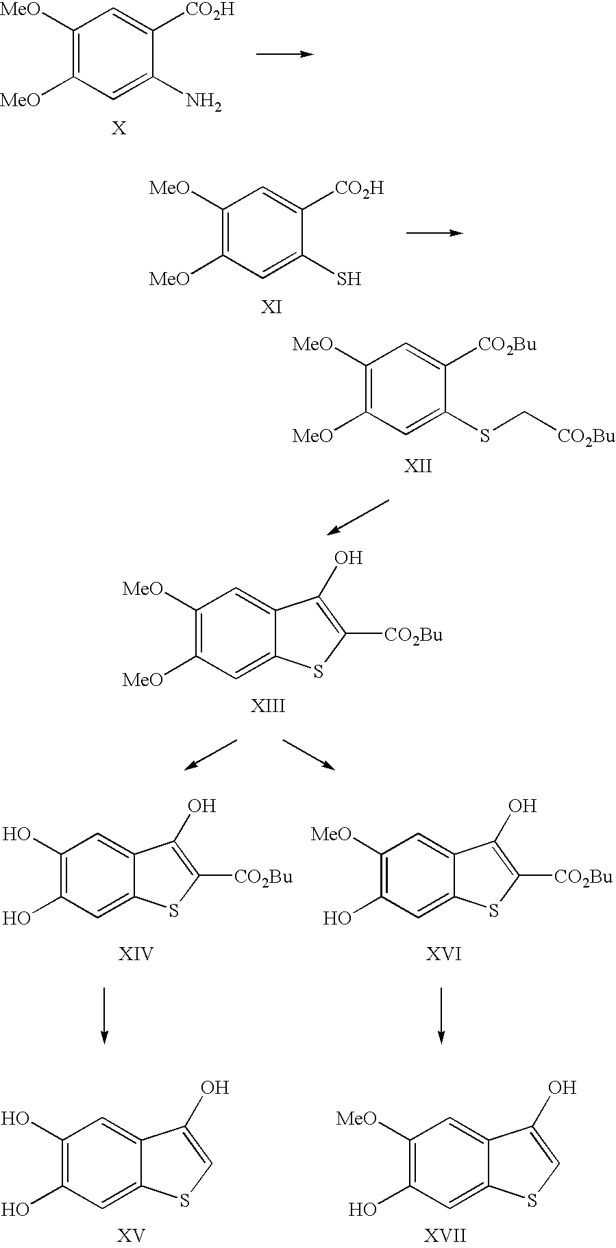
C1([MeO])=C([MeO])C=C(N)C([CO2H])=C1.C1([MeO])=C([MeO])C=C(S)C([CO2H])=C1.C1([MeO])=C([MeO])C=C(SC[CO2Bu])C([CO2Bu])=C1.C1([MeO])=C([MeO])C=C2C(=C1)C(O)=C([CO2Bu])S2.C1(O)=C(O)C=C2C(=C1)C(O)=C([CO2Bu])S2.C1([MeO])=C(O)C=C2C(=C1)C(O)=C([CO2Bu])S2.C1(O)=C(O)C=C2C(=C1)C(O)=CS2.C1([MeO])=C(O)C=C2C(=C1)C(O)=CS2
